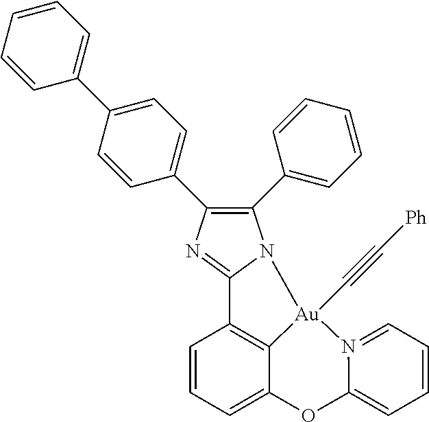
[Au]12(C#C[Ph])C3=C(C=CC=C3OC3=CC=CC=N13)C1=NC(C3=CC=C(C4=CC=CC=C4)C=C3)=C(C3=CC=CC=C3)N21
